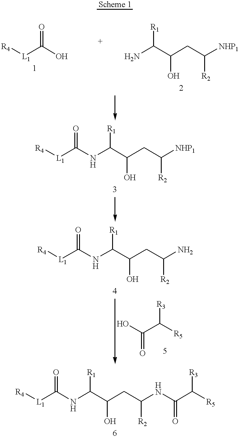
[R4][L1]C(O)=O.NC(C(CC([NHP1])[R2])O)[R1].[R4][L1]C(NC(C(CC([NHP1])[R2])O)[R1])=O.[R4][L1]C(NC(C(CC(N)[R2])O)[R1])=O.OC(C([R5])[R3])=O.[R4][L1]C(NC(C(CC(NC(C([R5])[R3])=O)[R2])O)[R1])=O
